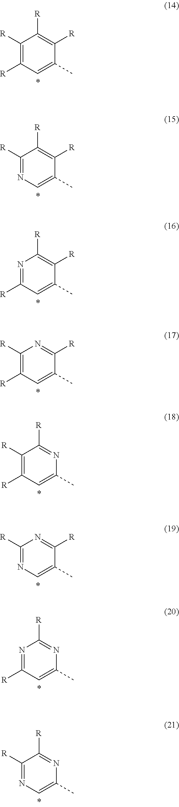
C1([R])=C([R])C=C(C)C([R])=C1[R].C1([R])=NC=C(C)C([R])=C1[R].N1=C([R])C=C(C)C([R])=C1[R].C1([R])=C([R])C=C(C)C([R])=N1.C1([R])=C([R])C=C(C)N=C1[R].C1([R])=NC=C(C)C([R])=N1.N1=C([R])C=C(C)N=C1[R].C1([R])=NC=C(C)N=C1[R]
